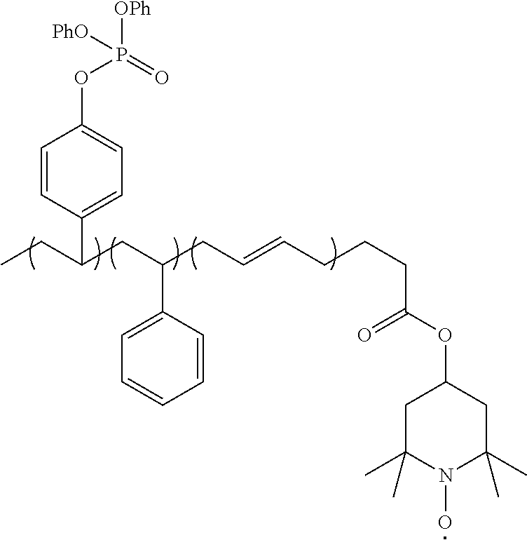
C1=CC(C(CC)CC(CC=CCCCC(OC2CC(C)(C)N(O)C(C)(C)C2)=O)C2=CC=CC=C2)=CC=C1OP(=O)([OPh])[PhO]
